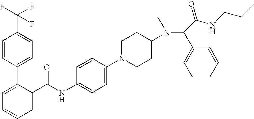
C1=C(C(NC2=CC=C(N3CCC(N(C(C4=CC=CC=C4)C(NCCC)=O)C)CC3)C=C2)=O)C(C2=CC=C(C(F)(F)F)C=C2)=CC=C1
